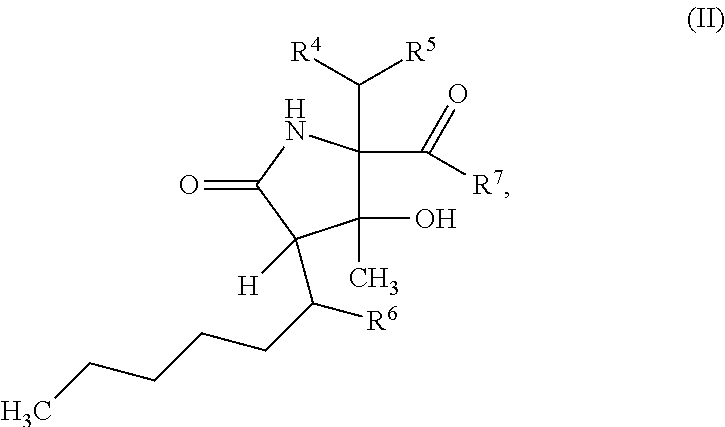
C1(O)(C)C(C([R4])[R5])(C([R7])=O)NC(=O)C1(C(CCCCC)[R6])[H]
